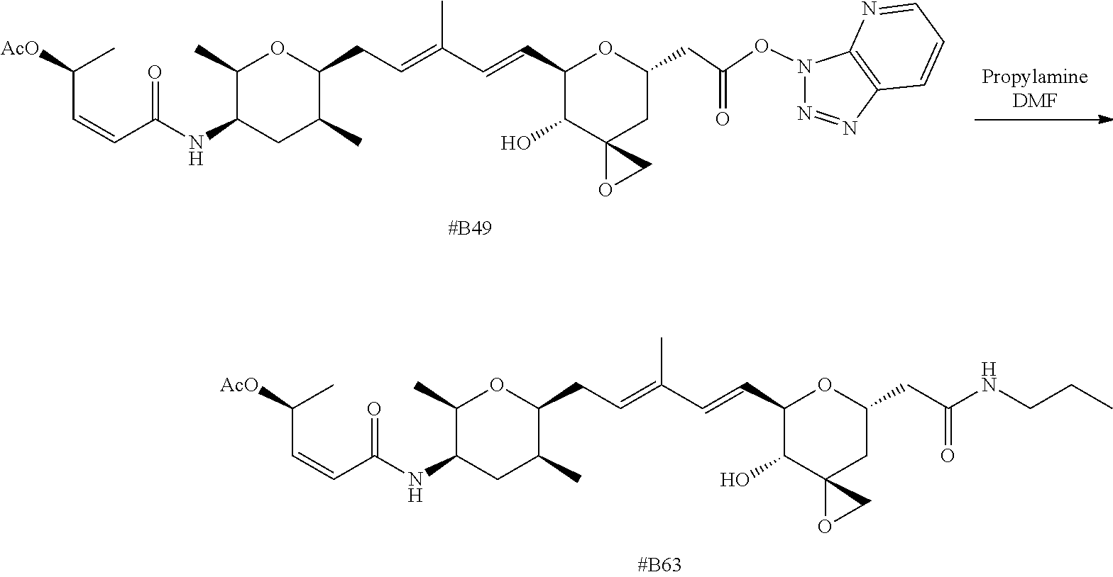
C(C=CC(=O)NC1CC(C)C(CC=C(C=CC2C(O)C3(CC(CC(NCCC)=O)O2)OC3)C)OC1C)(C)[AcO].C(C=CC(=O)NC1CC(C)C(CC=C(C=CC2C(O)C3(CC(CC(ON4N=NC5=C4N=CC=C5)=O)O2)OC3)C)OC1C)(C)[AcO]
